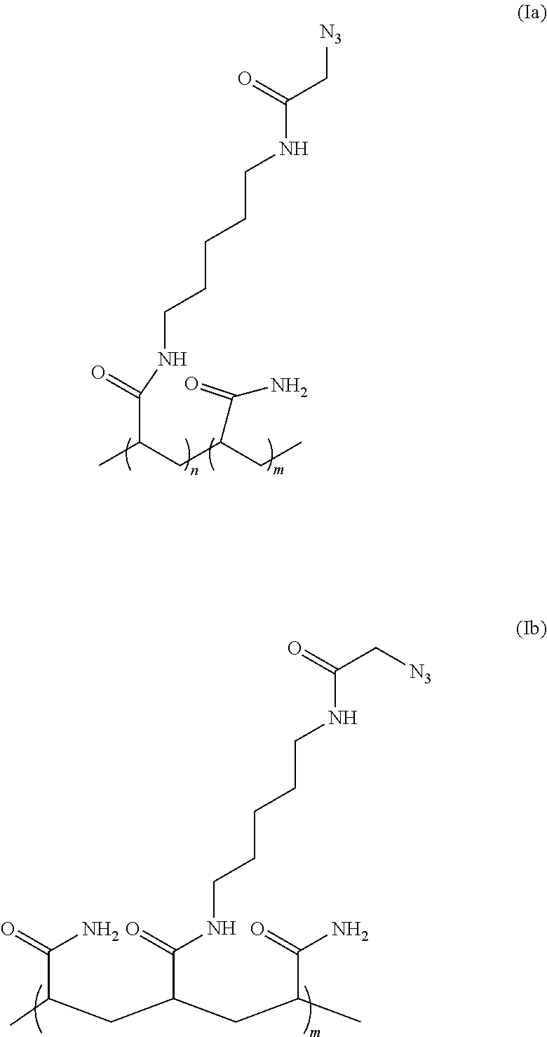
[N3]CC(NCCCCCNC(C(CC(CC)C(N)=O)C)=O)=O.[N3]CC(NCCCCCNC(=O)C(CC(C(N)=O)C)CC(C(=O)N)C)=O
